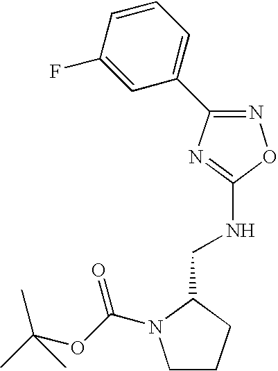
C1=CC(F)=CC(C2=NOC(NCC3N(C(OC(C)(C)C)=O)CCC3)=N2)=C1
